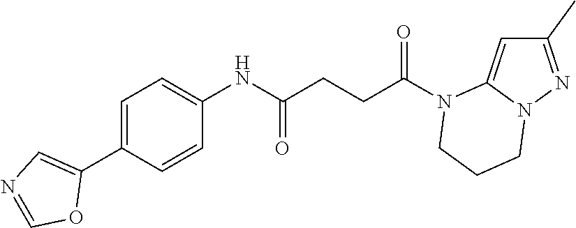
C1(C)=NN2C(=C1)N(C(CCC(NC1=CC=C(C3=CN=CO3)C=C1)=O)=O)CCC2
